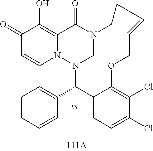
C1(=O)C=CN2C(=C1O)C(=O)N1CN2C(C2=CC=CC=C2)C2=CC=C(Cl)C(Cl)=C2OCC=CCC1
